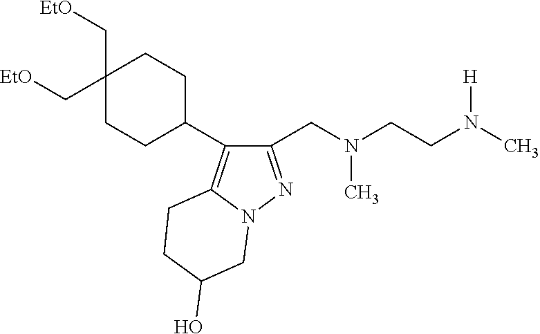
C1(CN(CCN(C)[H])C)=NN2C(=C1C1CCC(C[OEt])(C[OEt])CC1)CCC(O)C2
